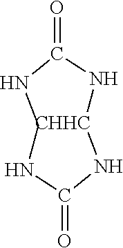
[CHHC]1NC(=O)NCNC(=O)N1
